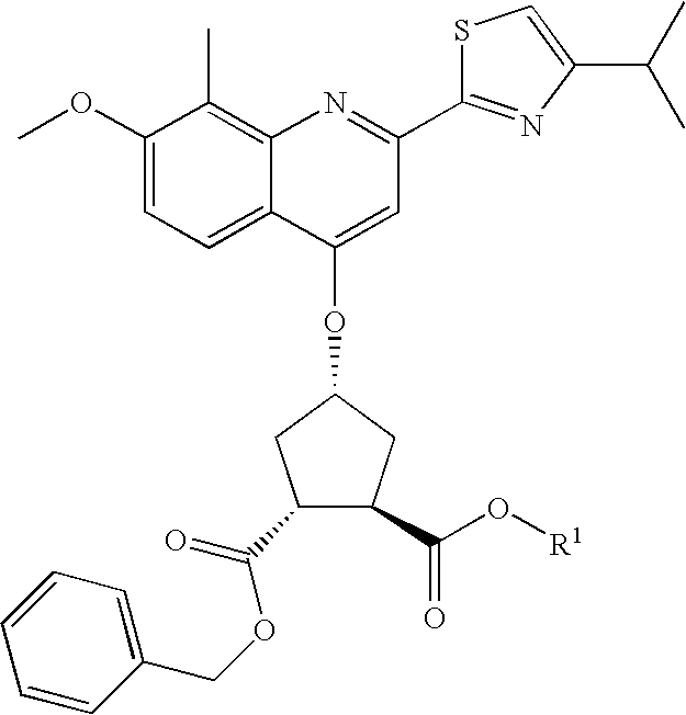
C1(OC)=CC=C2C(=C1C)N=C(C1=NC(C(C)C)=CS1)C=C2OC1CC(C(=O)OCC2=CC=CC=C2)C(C(O[R1])=O)C1
